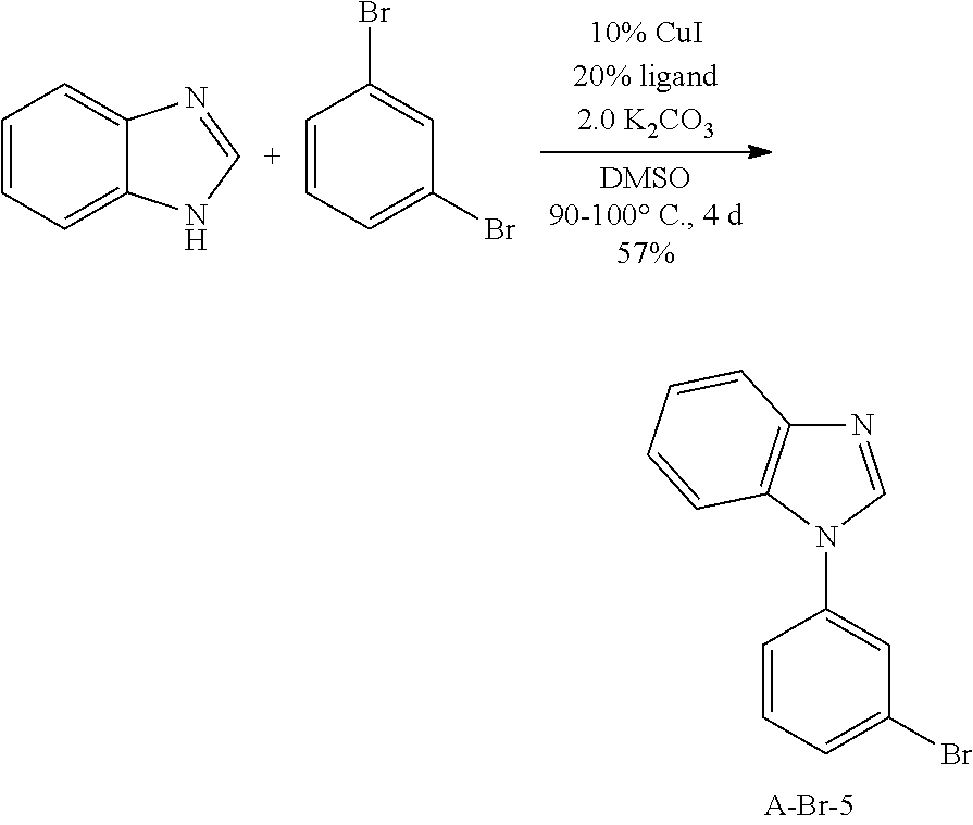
C1=CC=C2C(=C1)N=[C+]N2.C1=CC=C(Br)C=C1Br.N1=CN(C2=CC(Br)=CC=C2)C2=C1C=CC=C2
